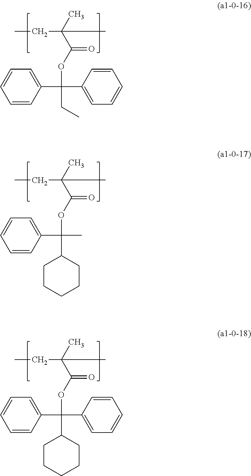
CCC(C)(C(OC(C1=CC=CC=C1)(C1=CC=CC=C1)CC)=O)C.CCC(C)(C(OC(C1=CC=CC=C1)(C)C1CCCCC1)=O)C.CCC(C)(C(OC(C1=CC=CC=C1)(C1=CC=CC=C1)C1CCCCC1)=O)C
